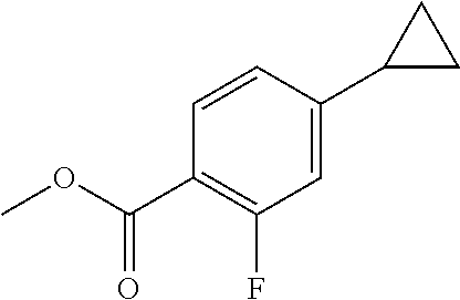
C1(C(=O)OC)=C(F)C=C(C2CC2)C=C1
